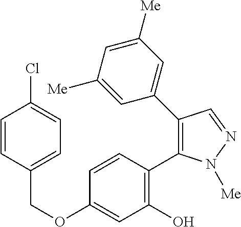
C(OC1=CC(O)=C(C2=C(C3=CC([Me])=CC([Me])=C3)C=NN2[Me])C=C1)C1=CC=C(Cl)C=C1
